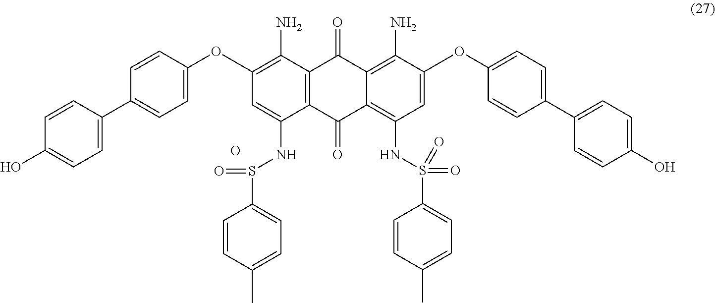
O.C12=C(C(NS(=O)C3=CC=C(C)C=C3)=CC(OC3=CC=C(C4=CC=C(O)C=C4)C=C3)=C1N)C(=O)C1=C(NS(C3=CC=C(C)C=C3)(=O)=O)C=C(OC3=CC=C(C4=CC=C(O)C=C4)C=C3)C(N)=C1C2=O
